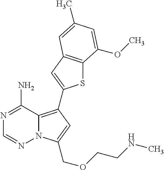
C12=C(C3=CC4=C(S3)C(OC)=CC(C)=C4)C=C(COCCNC)N1N=CN=C2N
